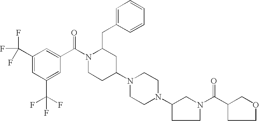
C1(C(F)(F)F)=CC(C(F)(F)F)=CC(C(N2CCC(N3CCN(C4CCN(C(C5COCC5)=O)C4)CC3)CC2CC2=CC=CC=C2)=O)=C1
